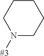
[#3]N1CCCCC1
